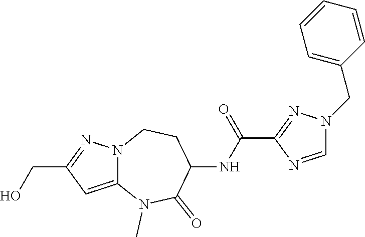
C(C1=NN2C(=C1)N(C)C(=O)C(NC(C1=NN(CC3=CC=CC=C3)C=N1)=O)CC2)O
